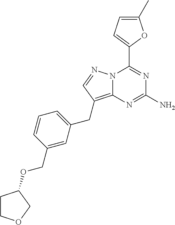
N12C(=C(CC3=CC=CC(COC4CCOC4)=C3)C=N1)N=C(N)N=C2C1=CC=C(C)O1
